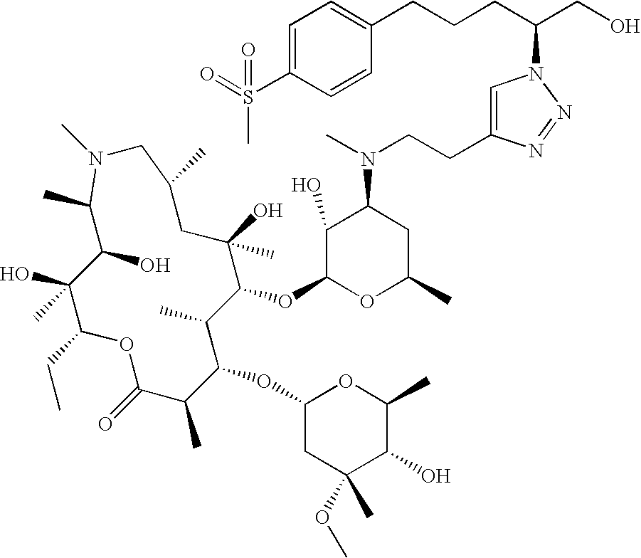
O1C(=O)C(C)C(OC2CC(OC)(C)C(O)C(C)O2)C(C)C(OC2C(O)C(N(CCC3=CN(C(CCCC4=CC=C(S(=O)(C)=O)C=C4)CO)N=N3)C)CC(C)O2)C(O)(C)CC(C)CN(C)C(C)C(O)C(O)(C)C1CC
